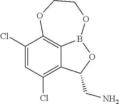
C1(Cl)=CC(Cl)=C2C3=C1OCCOB3OC2CN
